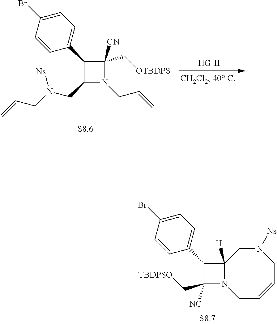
C1C2([H])N(CC=CCN1[Ns])C(C[TBDPSO])([NC])C2C1=CC=C(Br)C=C1.C1(CN(CC=C)[Ns])N(CC=C)C([CN])(C[OTBDPS])C1C1=CC=C(Br)C=C1
